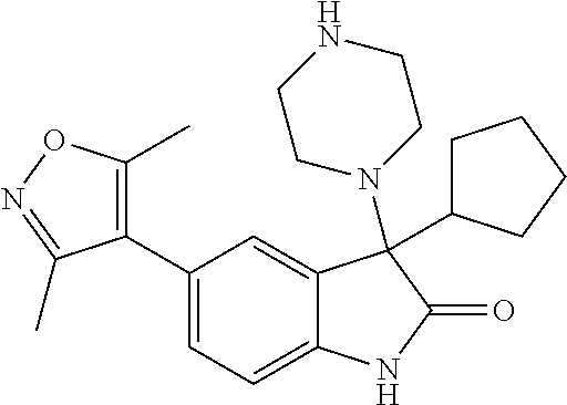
C1=C(C2=C(C)ON=C2C)C=C2C(=C1)NC(=O)C2(N1CCNCC1)C1CCCC1
